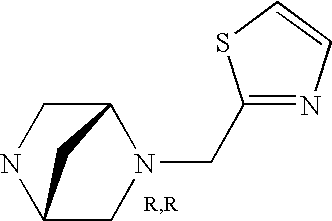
C12CN(CC3=NC=CS3)C(CN1)C2
